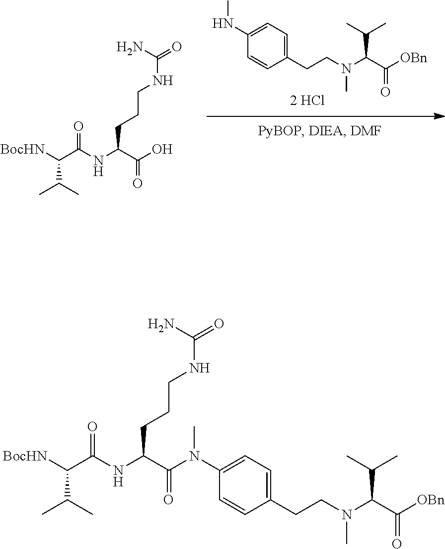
C1=CC(CCN(C)C(C(C)C)C([OBn])=O)=CC=C1NC.[BocHN]C(C(NC(CCCNC(=O)N)C(O)=O)=O)C(C)C.[BocHN]C(C(NC(CCCNC(=O)N)C(=O)N(C1=CC=C(CCN(C)C(C(C)C)C([OBn])=O)C=C1)C)=O)C(C)C
